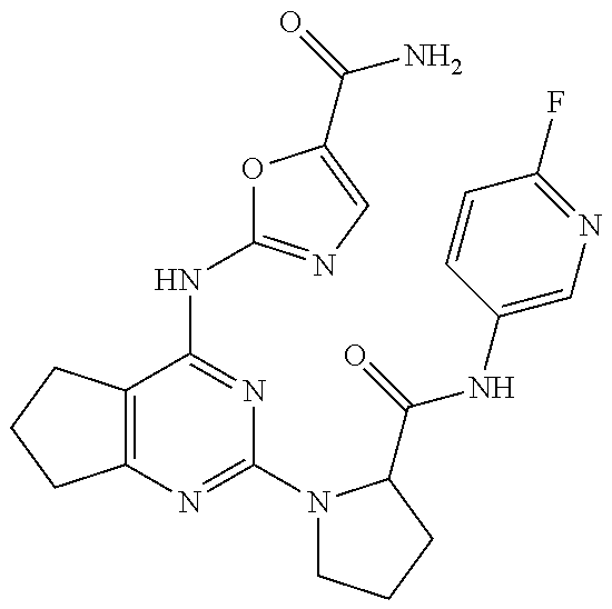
C12=C(C(NC3=NC=C(C(=O)N)O3)=NC(N3CCCC3C(=O)NC3=CN=C(F)C=C3)=N1)CCC2
